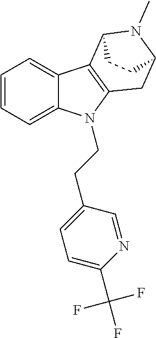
C1=CC=C2C(=C1)C1=C(N2CCC2=CC=C(C(F)(F)F)N=C2)CC2N(C)C1CC2
